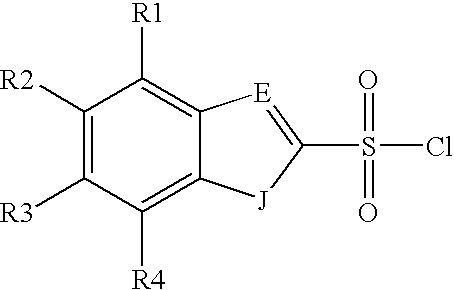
C12=C([R4])C([R3])=C([R2])C([R1])=C1[E]=C(S(=O)(Cl)=O)[J]2
